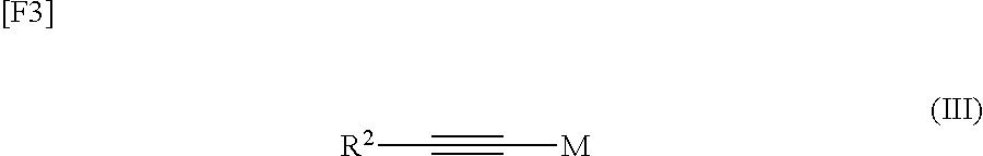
[[F3]].[R2]C#C[M]
